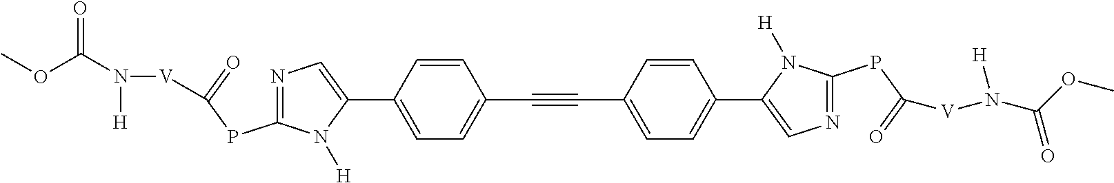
C1(C2=CN=C(PC(=O)[V]N(C(OC)=O)[H])N2[H])=CC=C(C#CC2=CC=C(C3=CN=C(PC(=O)[V]N(C(OC)=O)[H])N3[H])C=C2)C=C1
